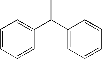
CC(C1=CC=CC=C1)C1=CC=CC=C1
